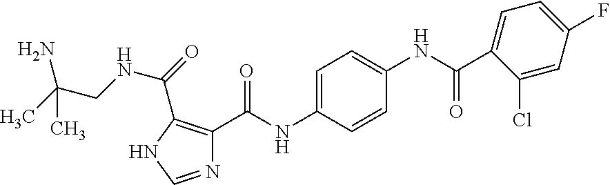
N1=CNC(C(=O)NCC(C)(N)C)=C1C(NC1=CC=C(NC(C2=CC=C(F)C=C2Cl)=O)C=C1)=O
